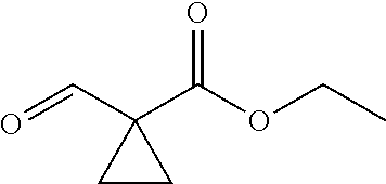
C1CC1(C(OCC)=O)C=O
